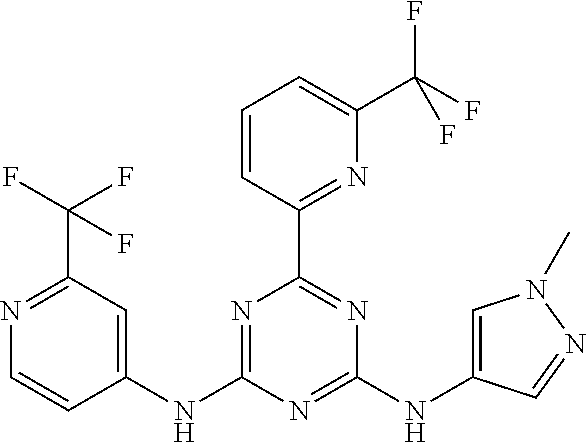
C1=CC(C2=NC(NC3=CN(C)N=C3)=NC(NC3=CC(C(F)(F)F)=NC=C3)=N2)=NC(C(F)(F)F)=C1
